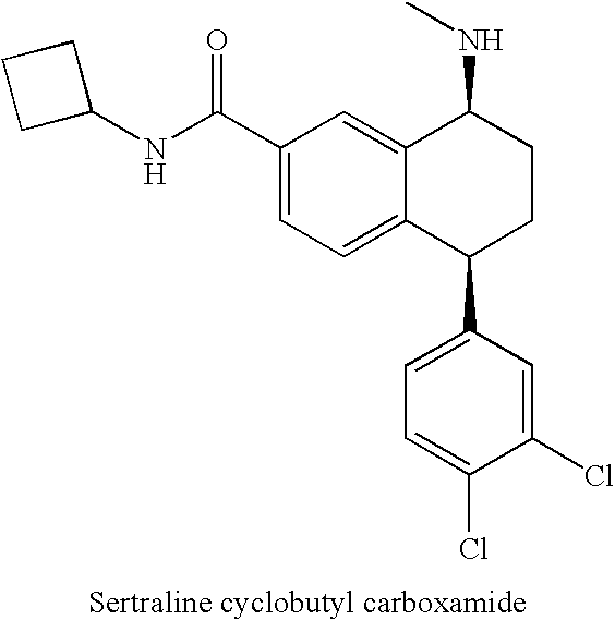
C1(C(NC2CCC2)=O)=CC=C2C(=C1)C(NC)CCC2C1=CC=C(Cl)C(Cl)=C1
